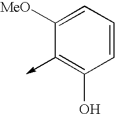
C1=CC=C([MeO])C(->C)=C1O
